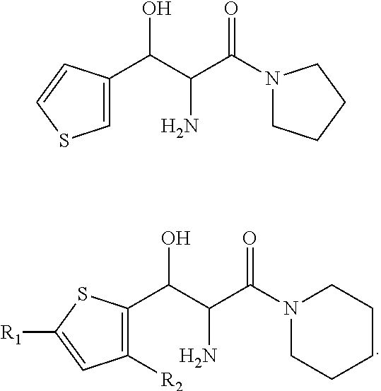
N1(C(C(C(O)C2=C([R2])C=C([R1])S2)N)=O)CCCCC1.N1(C(C(C(O)C2=CSC=C2)N)=O)CCCC1
